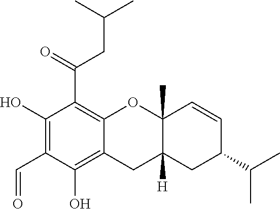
C1(O)=C(C=O)C(O)=C2C(=C1C(=O)CC(C)C)OC1(C)C([H])(C2)CC(C(C)C)C=C1
